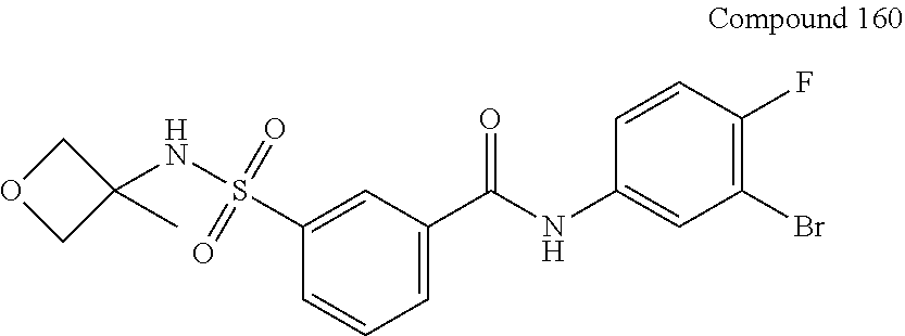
C1(C(NC2=CC(Br)=C(F)C=C2)=O)=CC=CC(S(NC2(C)COC2)(=O)=O)=C1
